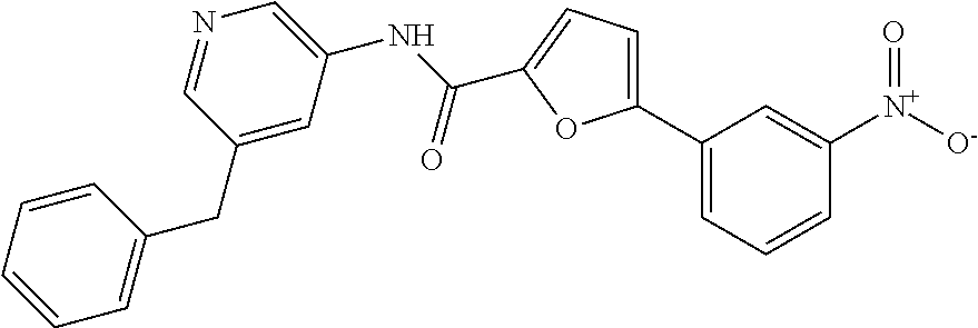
C1(C2=CC=C(C(=O)NC3=CN=CC(CC4=CC=CC=C4)=C3)O2)=CC=CC([N+]([O-])=O)=C1
